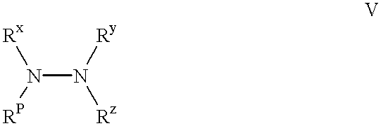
[Rx]N([RP])N([Ry])[Rz]
